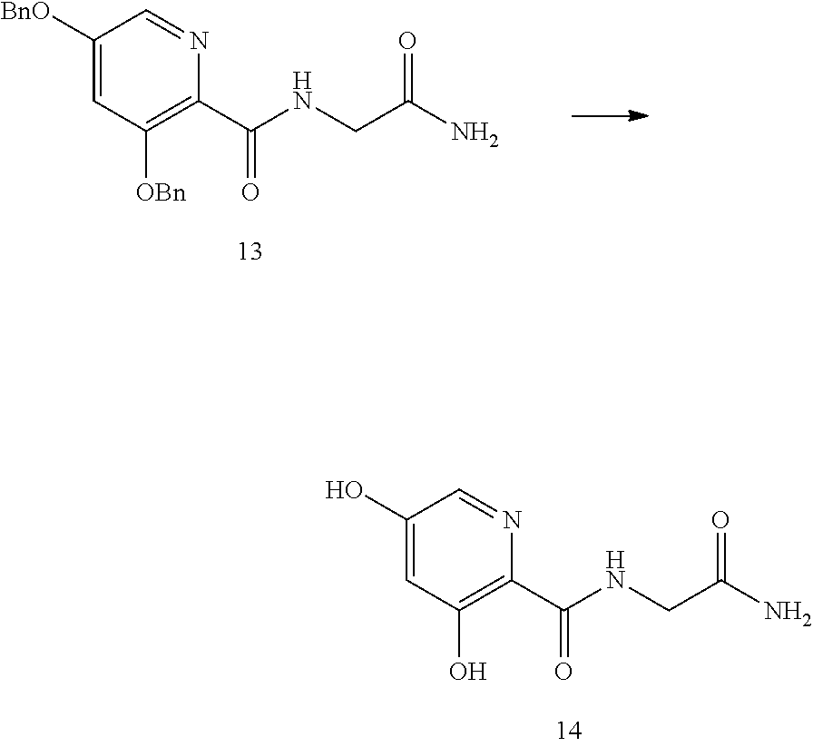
[BnO]C1=CC([OBn])=C(C(NCC(N)=O)=O)N=C1.OC1=CC(O)=C(C(NCC(N)=O)=O)N=C1
